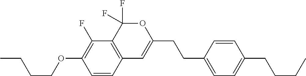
C1=CC2=C(C(F)=C1OCCCC)C(F)(F)OC(CCC1=CC=C(CCCC)C=C1)=C2
